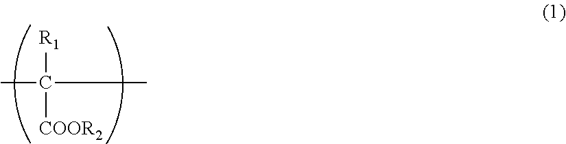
CC(C)([R1])[COOR2]
